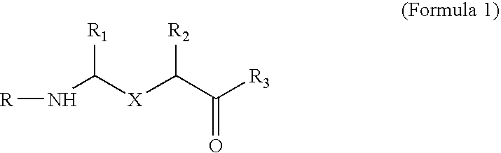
[R]NC([X]C(C([R3])=O)[R2])[R1]
